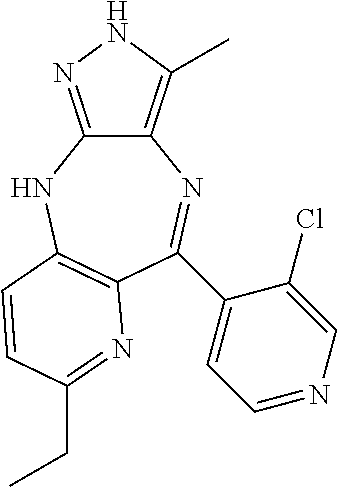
C12=C(C)NN=C1NC1=C(N=C(CC)C=C1)C(C1=CC=NC=C1Cl)=N2
